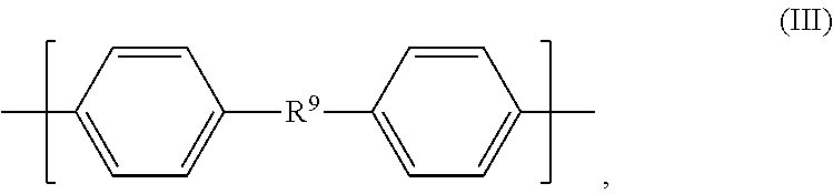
C1=C(C)C=CC([R9]C2=CC=C(C)C=C2)=C1
